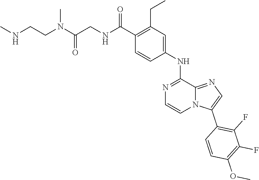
C1=CN=C(NC2=CC(CC)=C(C(NCC(N(C)CCNC)=O)=O)C=C2)C2=NC=C(C3=C(F)C(F)=C(OC)C=C3)N12
